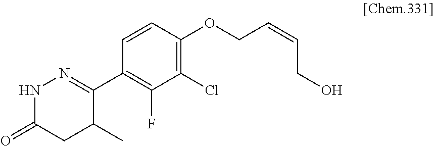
N1C(=O)CC(C)C(C2=C(F)C(Cl)=C(OCC=CCO)C=C2)=N1
